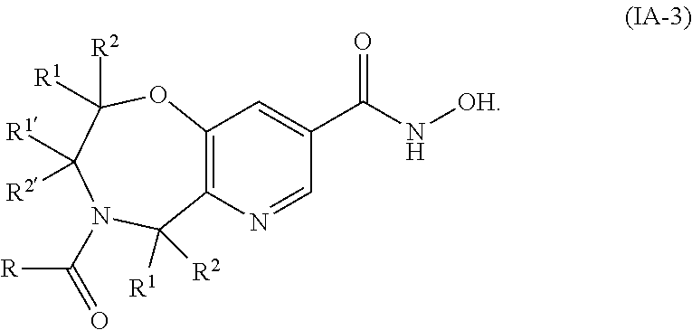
C12=C(N=CC(C(N[OH])=O)=C1)C([R1])([R2])N(C([R])=O)C([R1])([R2])C([R2])([R1])O2
